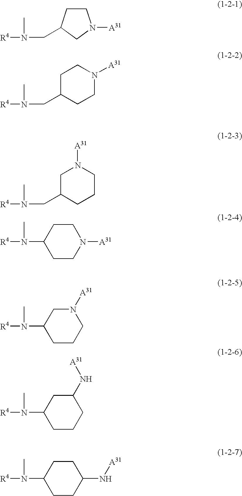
C1CC(CN(C)[R4])CN1[A31].C1(CN(C)[R4])CCN([A31])CC1.C1(CN(C)[R4])CCCN([A31])C1.C1(N(C)[R4])CCN([A31])CC1.C1(N(C)[R4])CCCN([A31])C1.C1(N(C)[R4])CCCC(N[A31])C1.C1(N(C)[R4])CCC(N[A31])CC1
